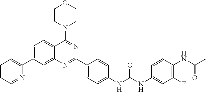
C1=CC=NC(C2=CC=C3C(=C2)N=C(C2=CC=C(NC(NC4=CC(F)=C(NC(C)=O)C=C4)=O)C=C2)N=C3N2CCOCC2)=C1
